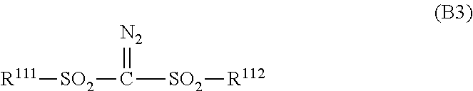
[R111][SO2]C([SO2][R112])=[N2]
